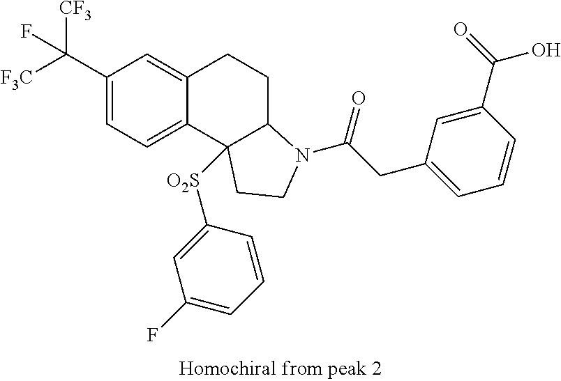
C(C1=CC=C2C(=C1)CCC1C2([O2S]C2=CC(F)=CC=C2)CCN1C(CC1=CC=CC(C(=O)O)=C1)=O)([F3C])([CF3])F
